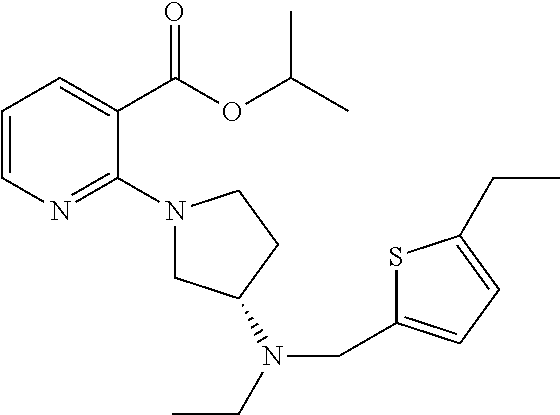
C1=CN=C(N2CC(N(CC3=CC=C(CC)S3)CC)CC2)C(C(OC(C)C)=O)=C1
